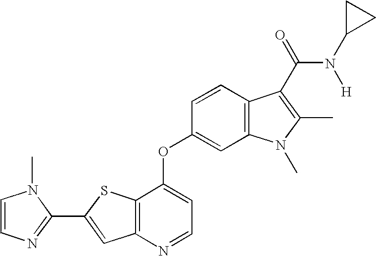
C1(C2=CC3=C(S2)C(OC2=CC4=C(C=C2)C(C(N([H])C2CC2)=O)=C(C)N4C)=CC=N3)=NC=CN1C
